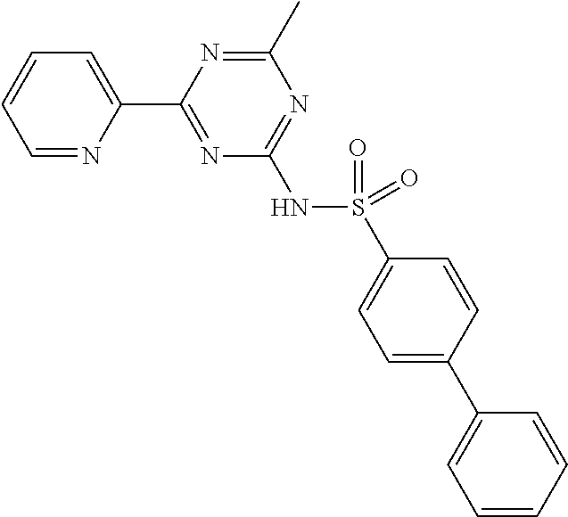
C1=NC(C2=NC(NS(C3=CC=C(C4=CC=CC=C4)C=C3)(=O)=O)=NC(C)=N2)=CC=C1
